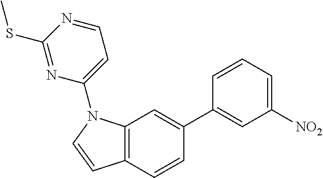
C12=C(N(C3=CC=NC(SC)=N3)C=C1)C=C(C1=CC([NO2])=CC=C1)C=C2
